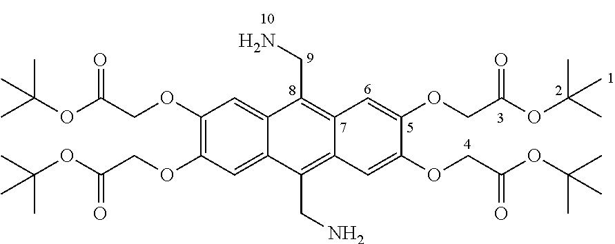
C1(OCC(OC(C)(C)C)=O)=C(OCC(OC(C)(C)C)=O)C=C2C(=C1)C(CN)=C1C(=C2CN)C=C(OCC(OC(C)(C)C)=O)C(OCC(OC(C)(C)C)=O)=C1
